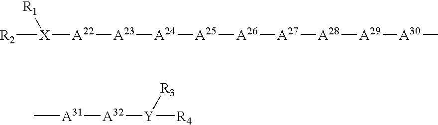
[R2][X]([R1])[A22][A23][A24][A25][A26][A27][A28][A29][A30]C.C[A31][A32][Y]([R3])[R4]
